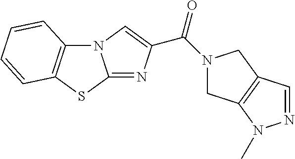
N12C3=C(SC1=NC(C(N1CC4=C(C1)C=NN4C)=O)=C2)C=CC=C3
